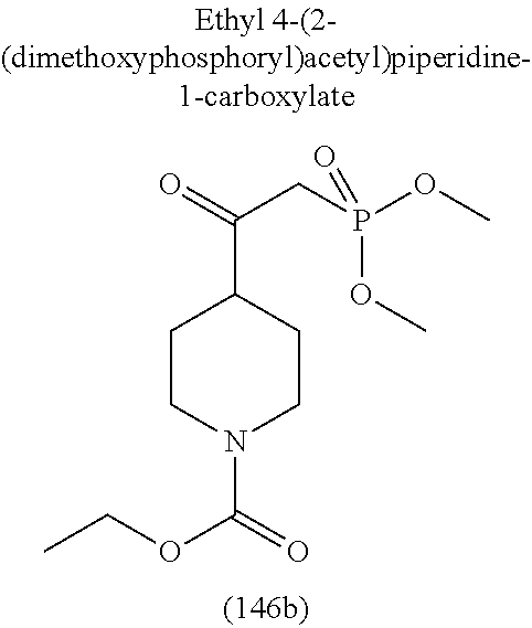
C(N1CCC(C(=O)CP(OC)(=O)OC)CC1)(=O)OCC
